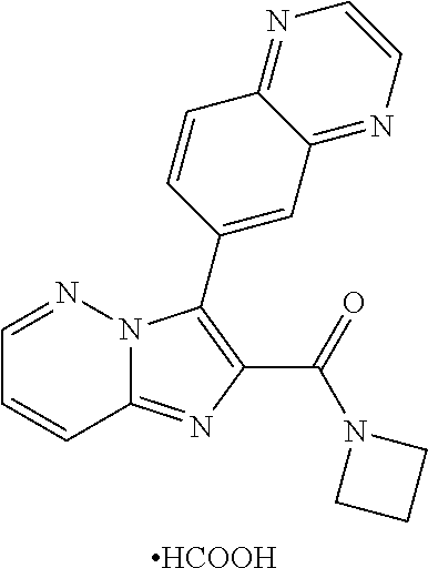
C12=NC(C(=O)N3CCC3)=C(C3=CC4=NC=CN=C4C=C3)N1N=CC=C2.[HCOOH]
